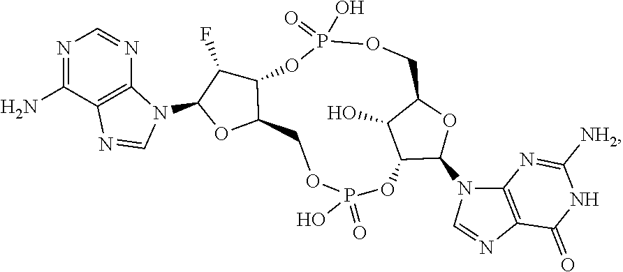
C1(N2C3=C(C(N)=NC=N3)N=C2)OC2C(C1F)OP(O)(=O)OCC1C(O)C(OP(=O)(O)OC2)C(N2C=NC3=C2N=C([NH2])NC3=O)O1
